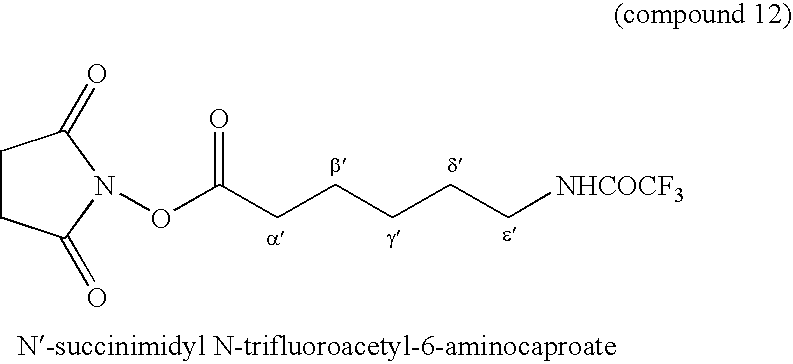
O(C(CCCCC[NHCOCF3])=O)N1C(=O)CCC1=O
